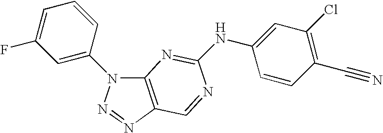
C12=C(N=NN1C1=CC(F)=CC=C1)C=NC(NC1=CC(Cl)=C(C#N)C=C1)=N2
